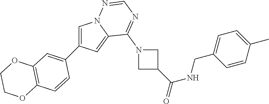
C1=C(C2=CC3=C(C=C2)OCCO3)C=C2N1N=CN=C2N1CC(C(=O)NCC2=CC=C(C)C=C2)C1
